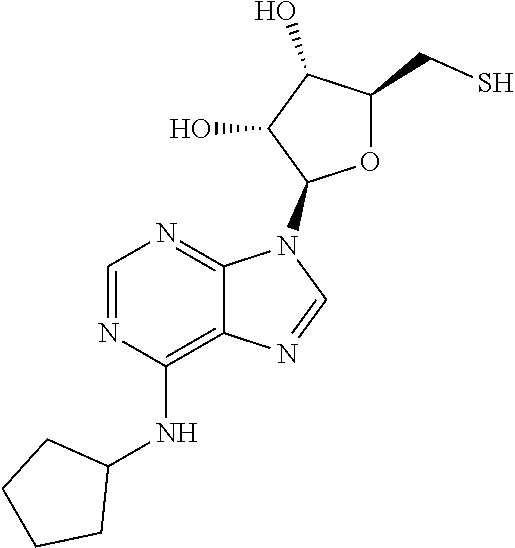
C1=NC(NC2CCCC2)=C2C(=N1)N(C1OC(CS)C(O)C1O)C=N2
